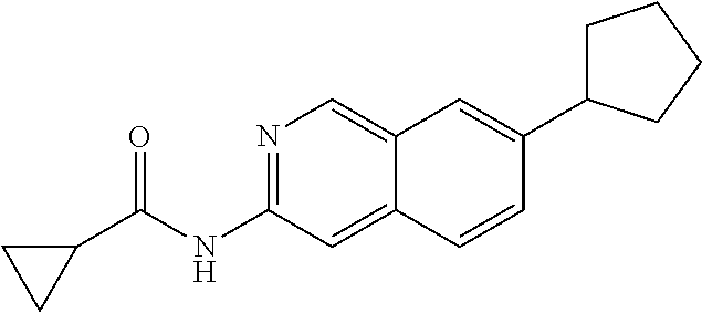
N1=C(NC(=O)C2CC2)C=C2C(=C1)C=C(C1CCCC1)C=C2
